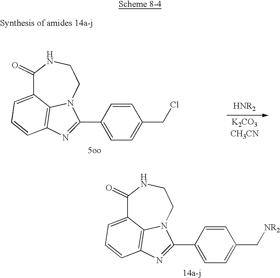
C1(=O)C2=CC=CC3=C2N(CCN1)C(C1=CC=C(C[NR2])C=C1)=N3.[HNR2].C1(=O)C2=CC=CC3=C2N(CCN1)C(C1=CC=C(CCl)C=C1)=N3
